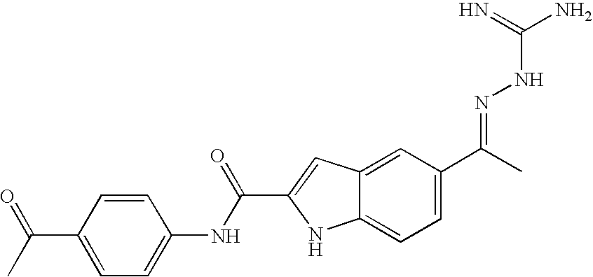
C1=CC(C(C)=O)=CC=C1NC(C1=CC2=CC(C(C)=NNC(N)=N)=CC=C2N1)=O
